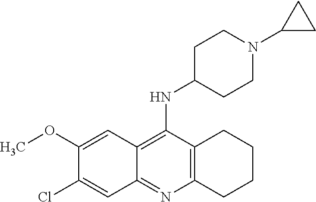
C12=C(C(NC3CCN(C4CC4)CC3)=C3C(=N1)C=C(Cl)C(OC)=C3)CCCC2
